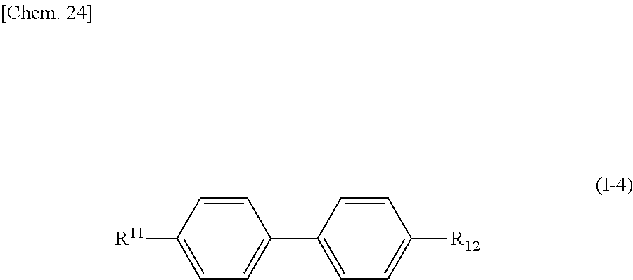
C1=CC([R11])=CC=C1C1=CC=C([R12])C=C1
